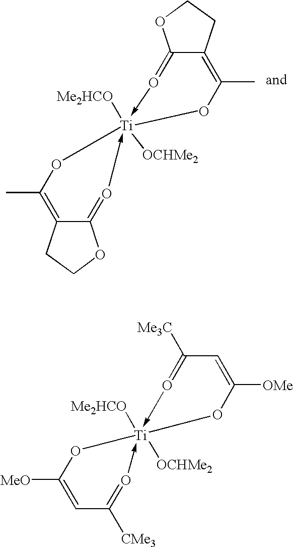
O1C(C)=C2C(=O->[Ti]13([Me2HCO])([OCHMe2])-O=C1C(=C(C)O3)CCO1)OCC2.C1([MeO])=CC([CMe3])=O->[Ti]2([OCHMe2])([Me2HCO])(-O=C([Me3C])C=C([OMe])O2)O1
